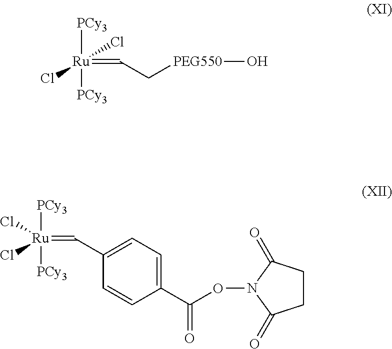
[PCy3][Ru]([PCy3])(Cl)(Cl)=CC[PEG550]O.C1(C(ON2C(=O)CCC2=O)=O)=CC=C(C=[Ru]([PCy3])([PCy3])(Cl)Cl)C=C1
